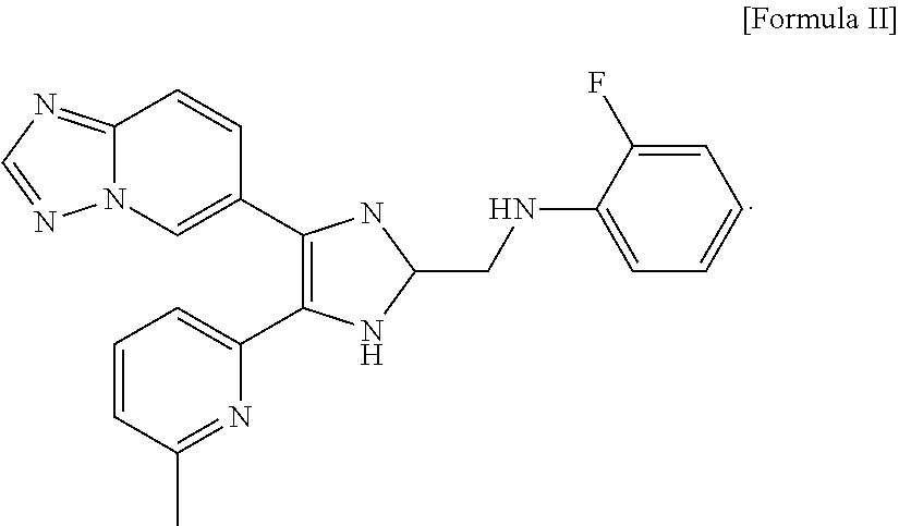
C1(C2=CN3C(=NC=N3)C=C2)=C(C2=CC=CC(C)=N2)NC(CNC2=CC=CC=C2F)N1
